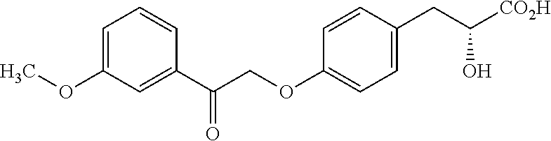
C1=C(OC)C=C(C(COC2=CC=C(CC([CO2H])O)C=C2)=O)C=C1
